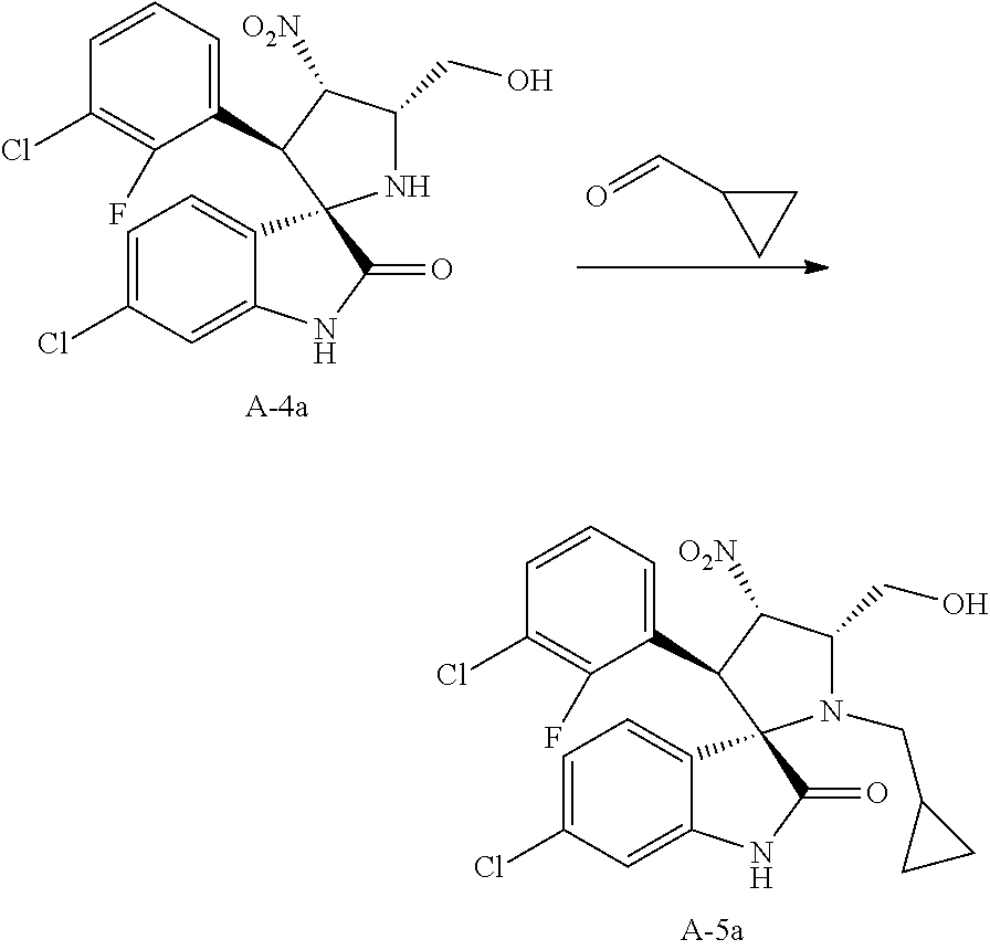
O=CC1CC1.C1=C(Cl)C=C2C(=C1)C1(C(=O)N2)NC(CO)C([O2N])C1C1=CC=CC(Cl)=C1F.C1=C(Cl)C=C2C(=C1)C1(C(=O)N2)N(CC2CC2)C(CO)C([O2N])C1C1=CC=CC(Cl)=C1F
